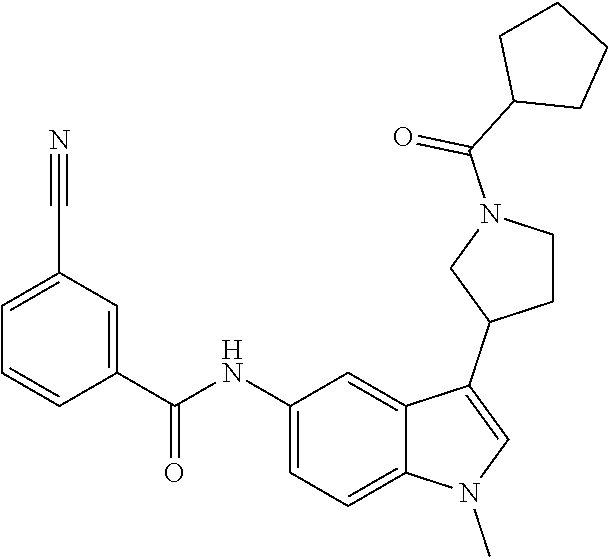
C1(NC(C2=CC(C#N)=CC=C2)=O)=CC=C2C(=C1)C(C1CCN(C(C3CCCC3)=O)C1)=CN2C
